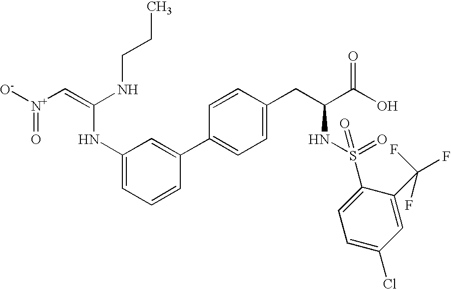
[N+](=O)([O-])C=C(NCCC)NC1=CC=CC(C2=CC=C(CC(C(=O)O)NS(C3=CC=C(Cl)C=C3C(F)(F)F)(=O)=O)C=C2)=C1
